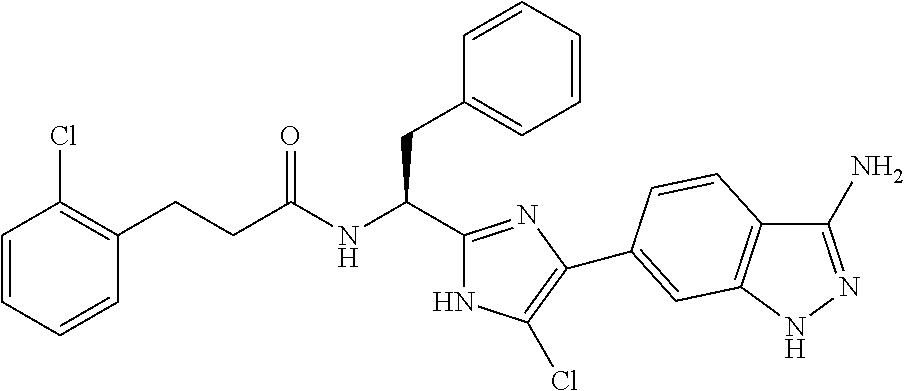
C(NC(CC1=CC=CC=C1)C1=NC(C2=CC3=C(C(N)=NN3)C=C2)=C(Cl)N1)(=O)CCC1=C(Cl)C=CC=C1
